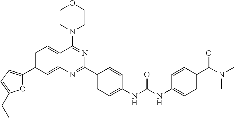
O1C(C2=CC=C3C(=C2)N=C(C2=CC=C(NC(NC4=CC=C(C(N(C)C)=O)C=C4)=O)C=C2)N=C3N2CCOCC2)=CC=C1CC
